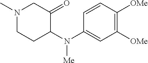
N1(C)CCC(N(C2=CC([OMe])=C([OMe])C=C2)[Me])C(=O)C1
